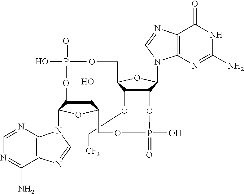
C(OC1C2C(N3C4=C(C(=O)NC(N)=N4)N=C3)OC1COP(O)(=O)OC1C(O)C(COP(=O)(O)O2)OC1N1C2=C(C(N)=NC=N2)N=C1)[CF3]
